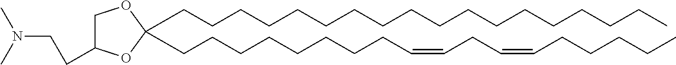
C(CCCCCCCCCCCCCCCC)CC1(CCCCCCCCC=CCC=CCCCCC)OCC(CCN(C)C)O1
